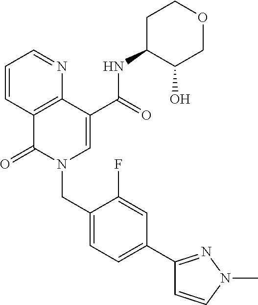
C1=CC2=C(N=C1)C(C(=O)NC1C(O)COCC1)=CN(CC1=CC=C(C3=NN(C)C=C3)C=C1F)C2=O
